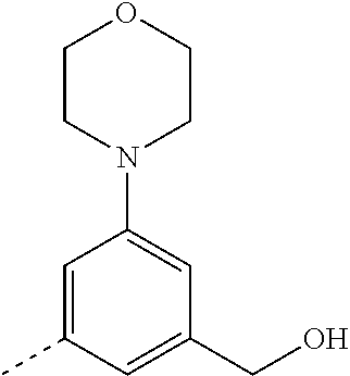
C1=C(C)C=C(CO)C=C1N1CCOCC1
